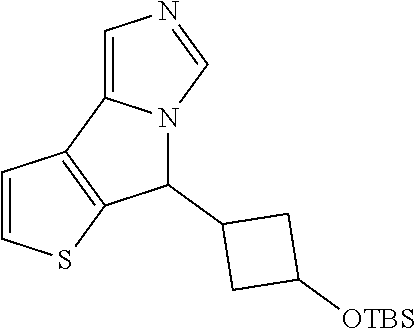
C1(C2CC([OTBS])C2)N2C(=CN=C2)C2=C1SC=C2
